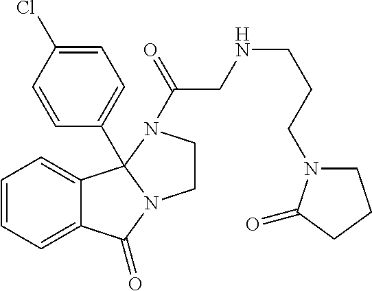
C1=CC=C2C(=C1)C(=O)N1CCN(C(=O)CNCCCN3CCCC3=O)C21C1=CC=C(Cl)C=C1
